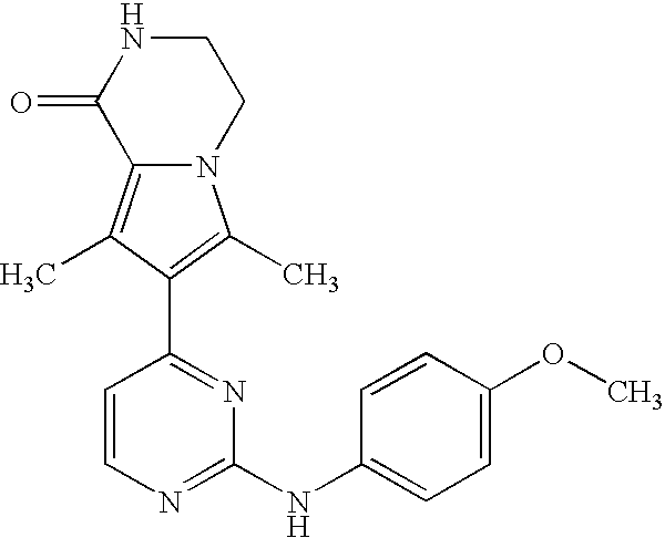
N12C(=C(C)C(C3=NC(NC4=CC=C(OC)C=C4)=NC=C3)=C1C)C(=O)NCC2
